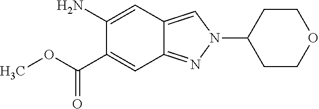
C1(N)=CC2=CN(C3CCOCC3)N=C2C=C1C(OC)=O
